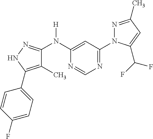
C1(C)=C(C2=CC=C(F)C=C2)NN=C1N(C1=CC(N2N=C(C)C=C2C(F)F)=NC=N1)[H]
